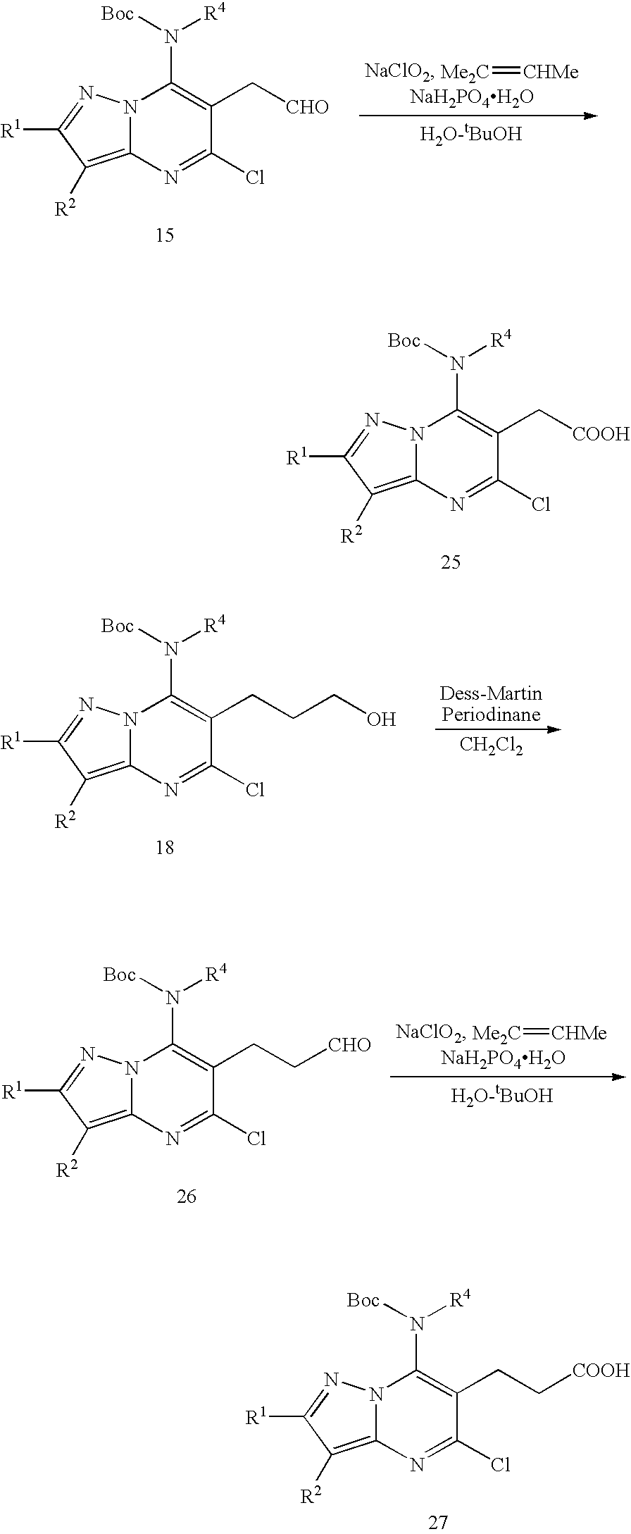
C12=C([R2])C([R1])=NN1C(N([R4])[Boc])=C(C[COOH])C(Cl)=N2.C12=C([R2])C([R1])=NN1C(N([R4])[Boc])=C(C[CHO])C(Cl)=N2.[Me2C]=[CHMe].[NaH2PO4H2O].C12=C([R2])C([R1])=NN1C(N([R4])[Boc])=C(CCCO)C(Cl)=N2.[CH2Cl2].C12=C([R2])C([R1])=NN1C(N([R4])[Boc])=C(CC[CHO])C(Cl)=N2.[Me2C]=[CHMe].[NaH2PO4H2O].C12=C([R2])C([R1])=NN1C(N([R4])[Boc])=C(CC[COOH])C(Cl)=N2
